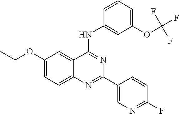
C1(OCC)=CC=C2C(=C1)C(NC1=CC(OC(F)(F)F)=CC=C1)=NC(C1=CN=C(F)C=C1)=N2
